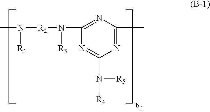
CN([R1])[R2]N([R3])C1=NC(C)=NC(N([R5])[R4])=N1
